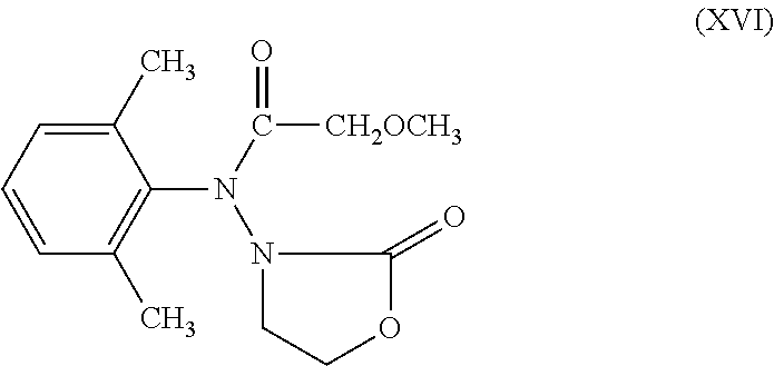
C1(C)=CC=CC(C)=C1N(C([CH2OCH3])=O)N1CCOC1=O
